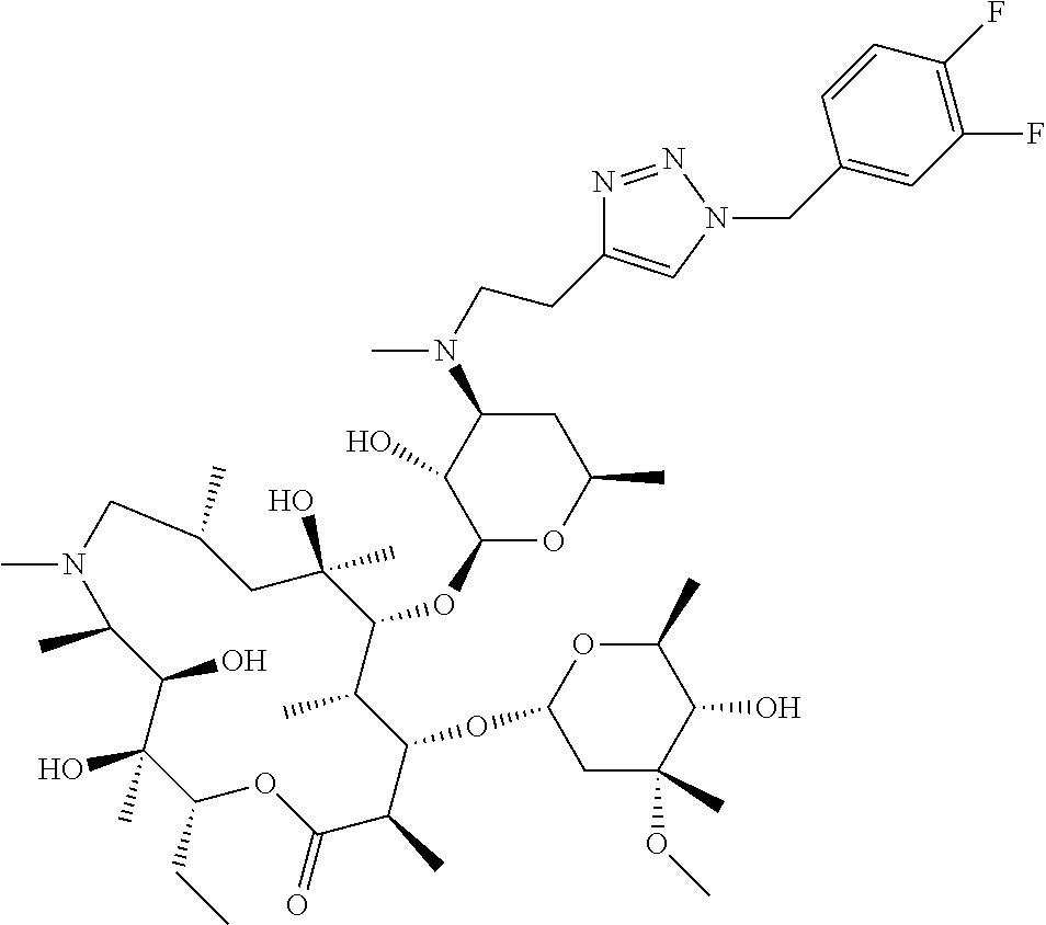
C1(CC)C(C)(O)C(O)C(C)N(C)CC(C)CC(O)(C)C(OC2OC(C)CC(N(C)CCC3=CN(CC4=CC(F)=C(F)C=C4)N=N3)C2O)C(C)C(OC2CC(C)(OC)C(O)C(C)O2)C(C)C(=O)O1
